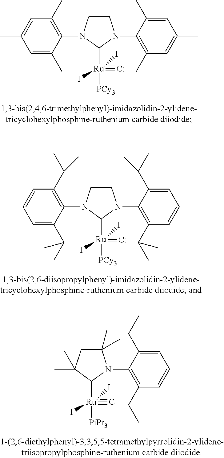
C1CN(C2=C(C)C=C(C)C=C2C)C([Ru]([PCy3])(#[C:])(I)I)N1C1=C(C)C=C(C)C=C1C.C1CN(C2=C(C(C)C)C=CC=C2C(C)C)C([Ru]([PCy3])(#[C:])(I)I)N1C1=C(C(C)C)C=CC=C1C(C)C.C1(C)(C)CC(C)(C)C([Ru]([PiPr3])(#[C:])(I)I)N1C1=C(CC)C=CC=C1CC
